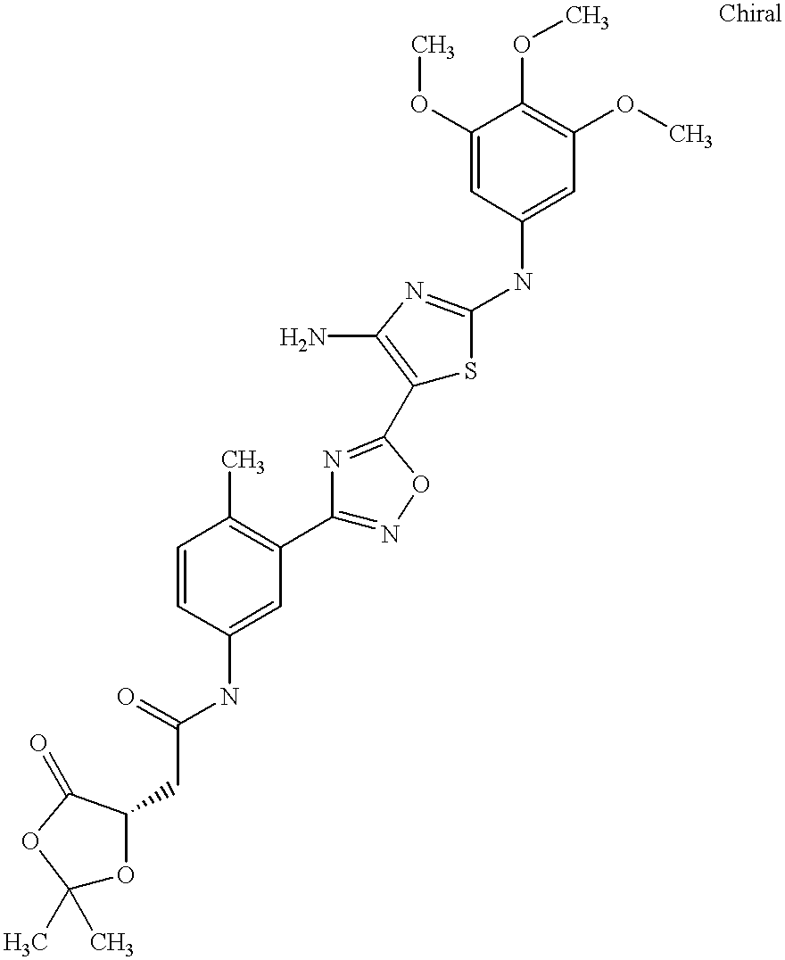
C(C(=O)NC1=CC(C2=NOC(C3=C(N)N=C(NC4=CC(OC)=C(OC)C(OC)=C4)S3)=N2)=C(C)C=C1)C1OC(C)(C)OC1=O
